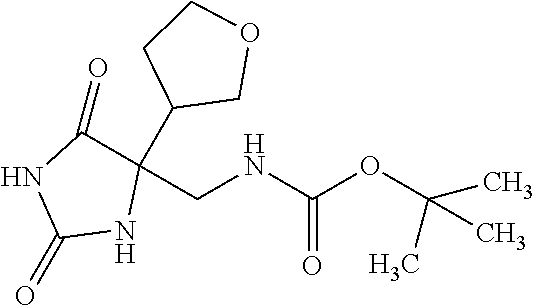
C1C(C2(CNC(OC(C)(C)C)=O)C(=O)NC(=O)N2)COC1
